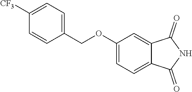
C1=C([CF3])C=CC(COC2=CC=C3C(=C2)C(=O)NC3=O)=C1
